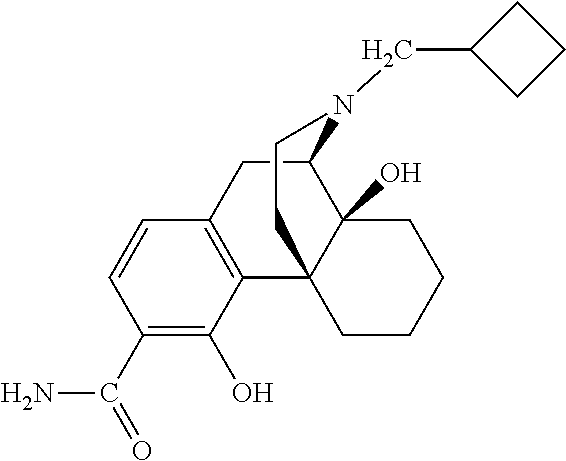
C1(C(=O)N)=C(O)C2=C(C=C1)CC1C3(O)C2(CCCC3)CCN1CC1CCC1
